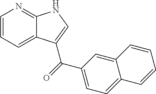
C1=CC=C2C(=N1)NC=C2C(=O)C1=CC=C2C(=C1)C=CC=C2
